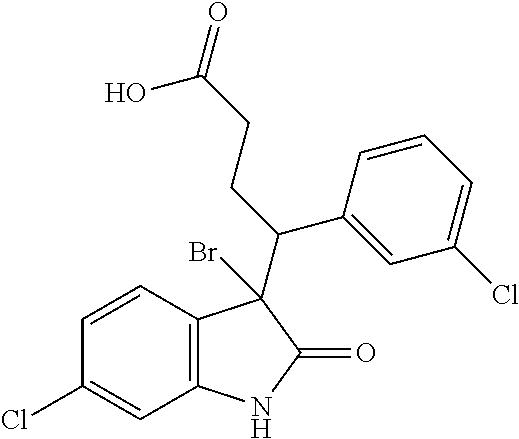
C1(Cl)=CC2=C(C=C1)C(Br)(C(CCC(=O)O)C1=CC(Cl)=CC=C1)C(=O)N2
